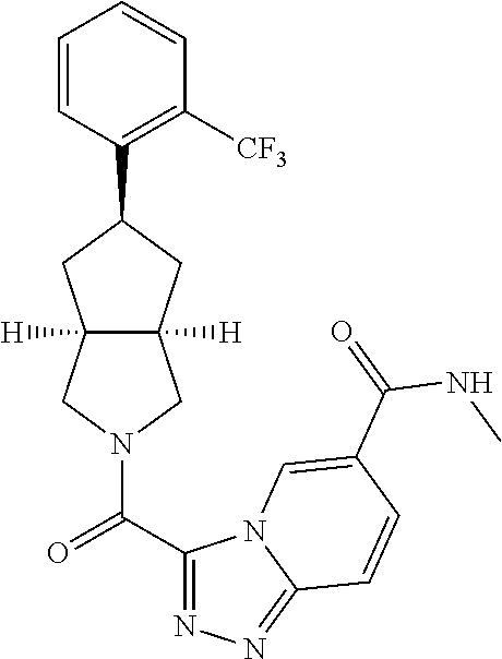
C1=CC(C2CC3([H])C([H])(C2)CN(C(=O)C2=NN=C4N2C=C(C(=O)NC)C=C4)C3)=C([CF3])C=C1
